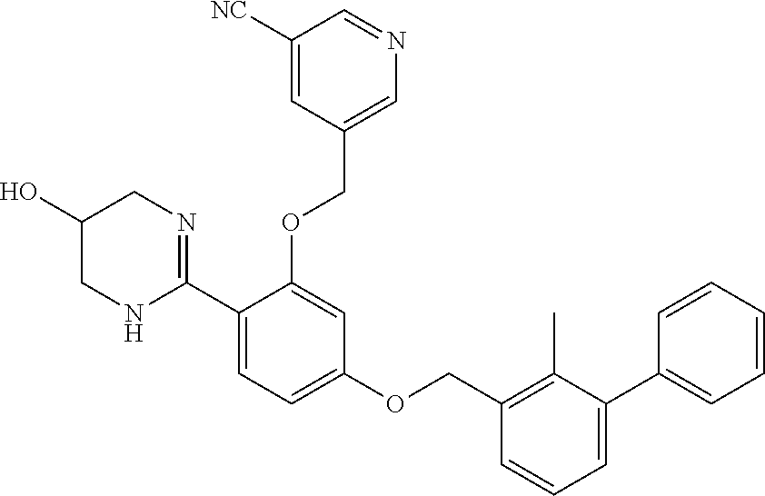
C1([NC])=CC(COC2=CC(OCC3=C(C)C(C4=CC=CC=C4)=CC=C3)=CC=C2C2=NCC(O)CN2)=CN=C1
